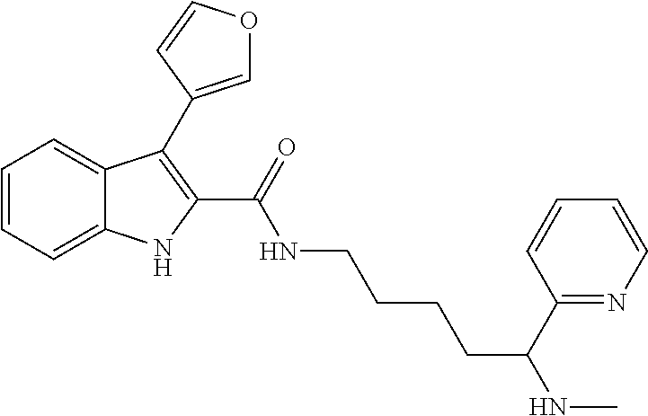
C12=CC=CC=C1C(C1=COC=C1)=C(C(=O)NCCCCC(NC)C1=NC=CC=C1)N2
